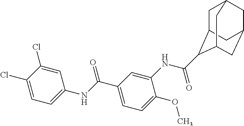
C1(Cl)=CC=C(NC(C2=CC=C(OC)C(NC(=O)C3C4CC5CC(CC3C5)C4)=C2)=O)C=C1Cl
